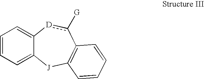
C1=CC=C2C(=C1)[D]c([G])C1=C([J]2)C=CC=C1
